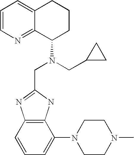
C1=CN=C2C(=C1)CCCC2N(CC1=NC2=C(N1)C(N1CCN(C)CC1)=CC=C2)CC1CC1
